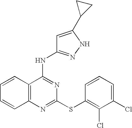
C1=CC2=C(C=C1)N=C(SC1=C(Cl)C(Cl)=CC=C1)N=C2NC1=NNC(C2CC2)=C1
